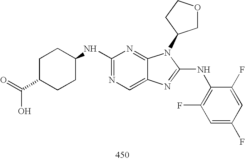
C1(NC2CCC(C(=O)O)CC2)=NC=C2C(=N1)N(C1COCC1)C(NC1=C(F)C=C(F)C=C1F)=N2
